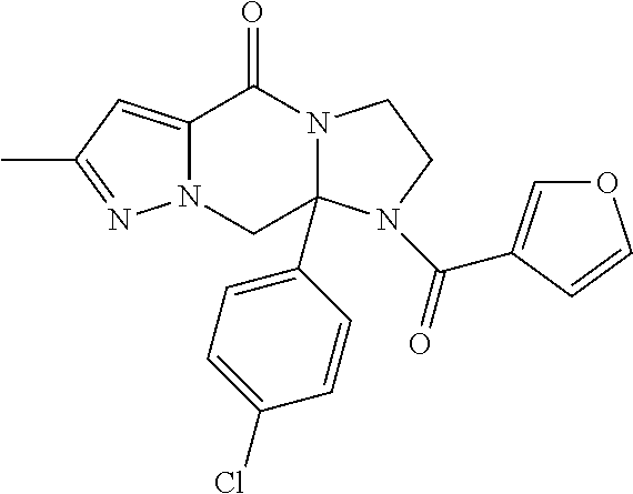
C12=CC(C)=NN1CC1(C3=CC=C(Cl)C=C3)N(C2=O)CCN1C(=O)C1=COC=C1
